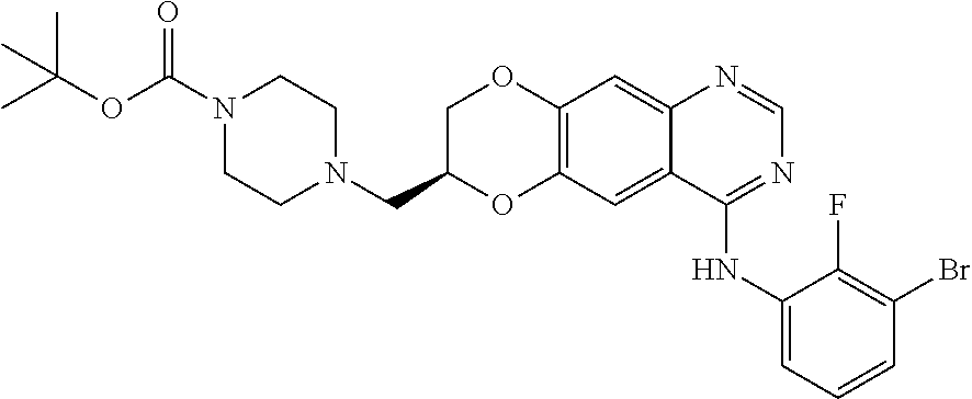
C12=C(C=C3C(=C1)N=CN=C3NC1=CC=CC(Br)=C1F)OC(CN1CCN(C(=O)OC(C)(C)C)CC1)CO2
